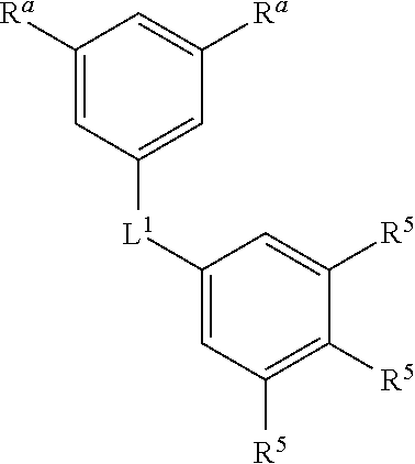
C1([Ra])=CC([L1]C2=CC([R5])=C([R5])C([R5])=C2)=CC([Ra])=C1
